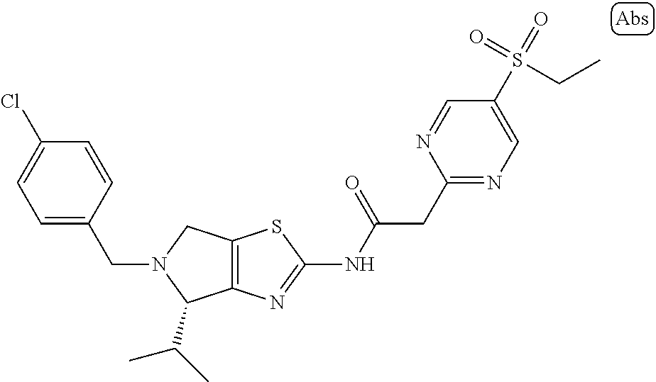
C12=C(N=C(NC(CC3=NC=C(S(=O)(=O)CC)C=N3)=O)S1)C(C(C)C)N(CC1=CC=C(Cl)C=C1)C2
